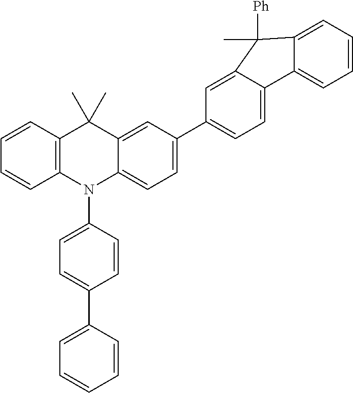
C1=CC2=C(C=C1)N(C1=CC=C(C3=CC=CC=C3)C=C1)C1=CC=C(C3=CC=C4C(=C3)C(C)([Ph])C3=CC=CC=C43)C=C1C2(C)C
